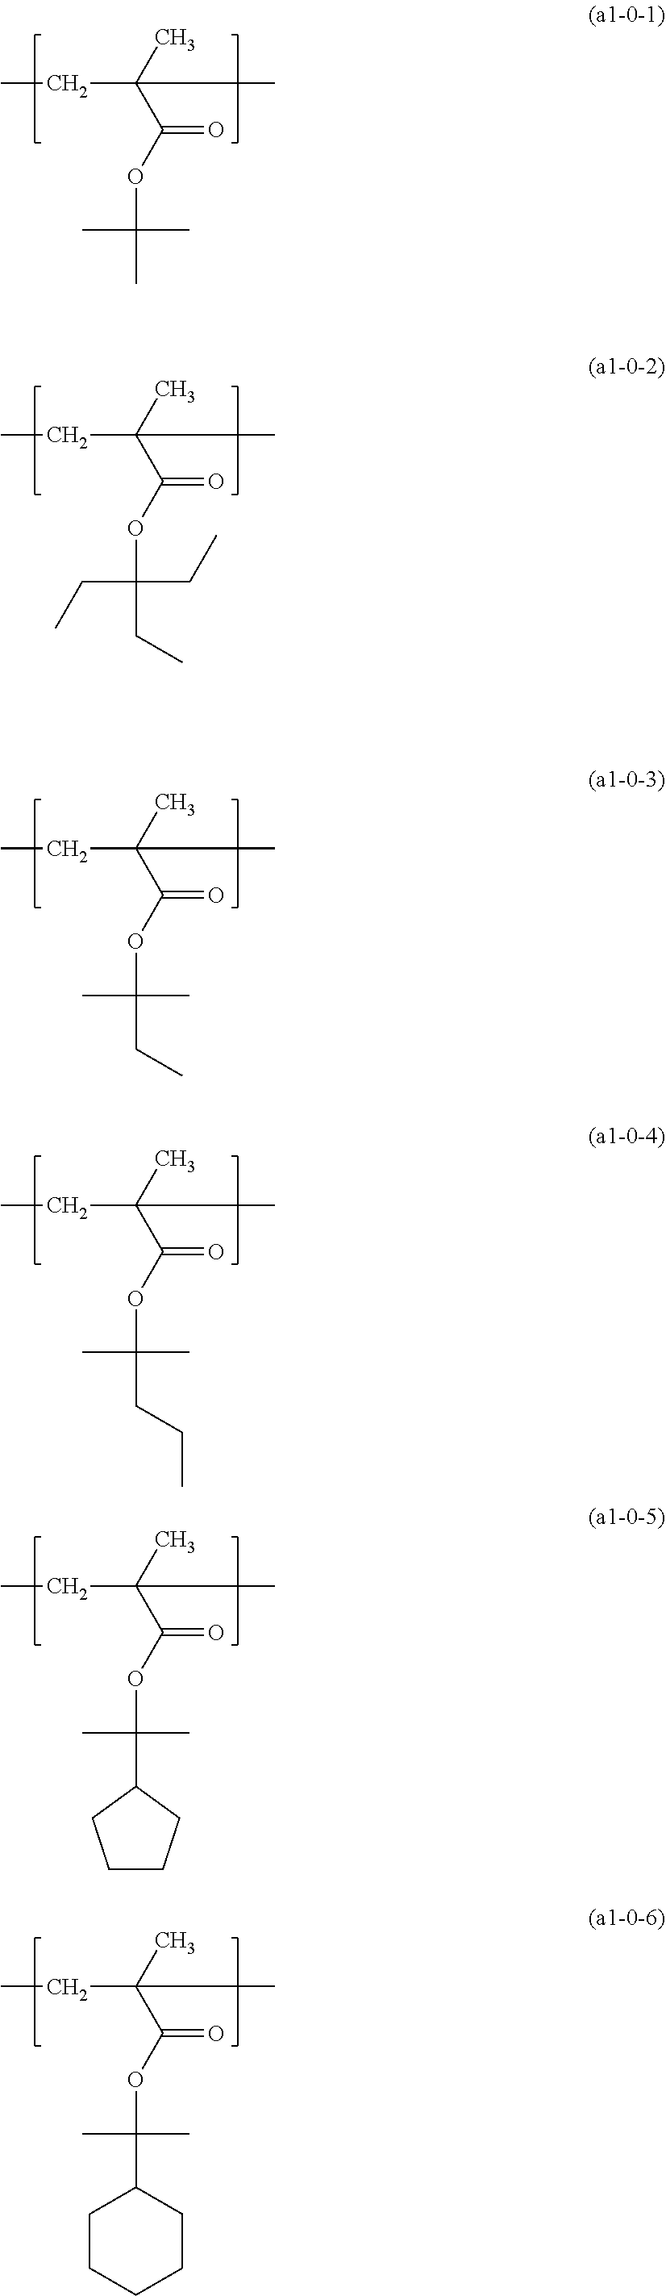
CC(C(OC(CC)(CC)CC)=O)(C)CC.CC(C(OC(C)(C)C)=O)(C)CC.CC(C(OC(C)(C)CC)=O)(C)CC.CC(C(OC(C)(C)CCC)=O)(C)CC.CC(C(OC(C)(C)C1CCCC1)=O)(C)CC.CC(C(OC(C)(C)C1CCCCC1)=O)(C)CC
